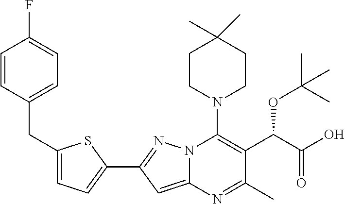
C1(C)(C)CCN(C2=C(C(C(O)=O)OC(C)(C)C)C(C)=NC3=CC(C4=CC=C(CC5=CC=C(F)C=C5)S4)=NN23)CC1
